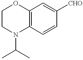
C12=C(C=CC([CHO])=C1)N(C(C)C)CCO2
